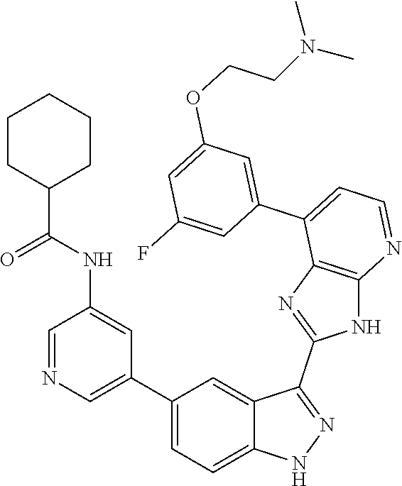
C1=NC=C(C2=CC=C3C(=C2)C(C2=NC4=C(N2)N=CC=C4C2=CC(OCCN(C)C)=CC(F)=C2)=NN3)C=C1NC(=O)C1CCCCC1
